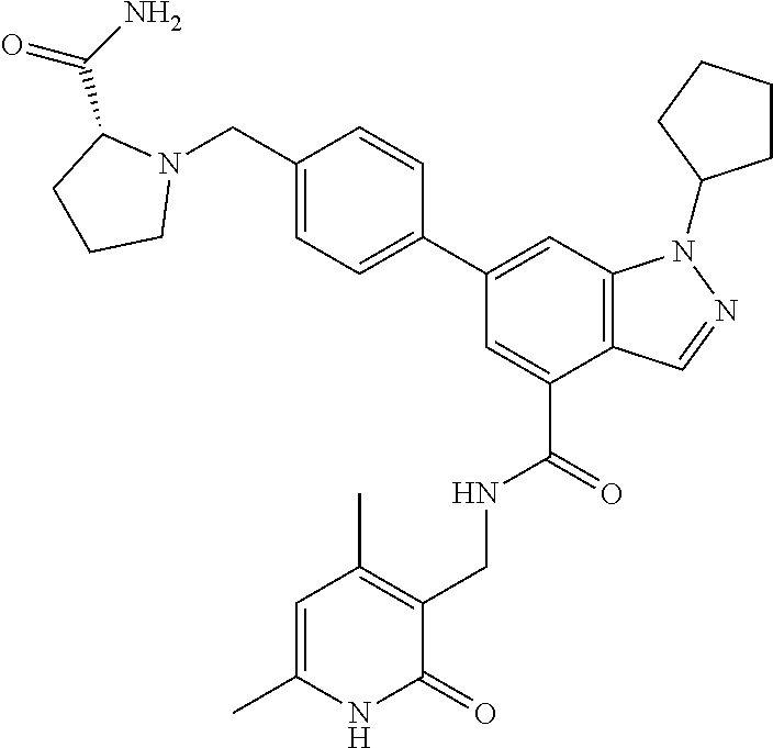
C1(CN2C(C(N)=O)CCC2)=CC=C(C2=CC3=C(C(C(=O)NCC4=C(C)C=C(C)NC4=O)=C2)C=NN3C2CCCC2)C=C1
